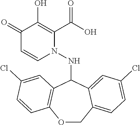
C1(=O)C=CN(NC2C3=C(OCC4=CC=C(Cl)C=C24)C=CC(Cl)=C3)C(C(O)=O)=C1O
